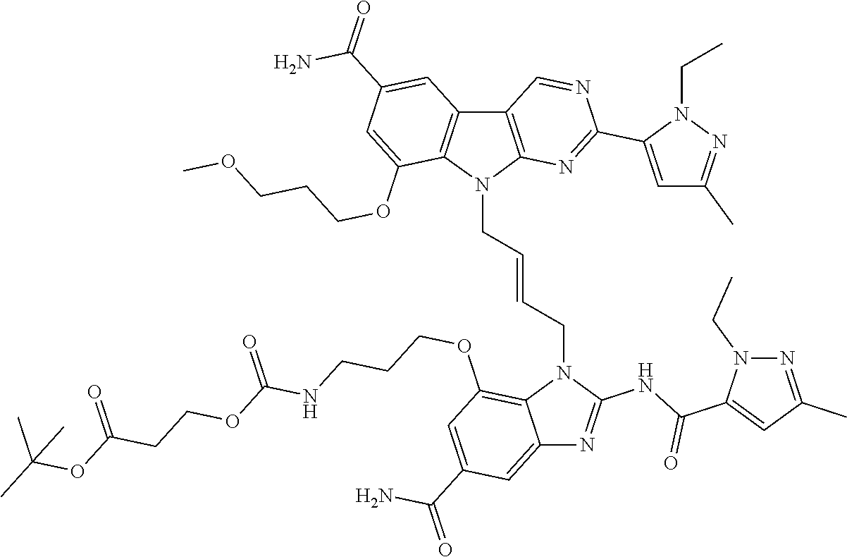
C12=CC(C(=O)N)=CC(OCCCNC(OCCC(OC(C)(C)C)=O)=O)=C1N(CC=CCN1C3=C(C4=C1C(OCCCOC)=CC(C(=O)N)=C4)C=NC(C1=CC(C)=NN1CC)=N3)C(NC(C1=CC(C)=NN1CC)=O)=N2
